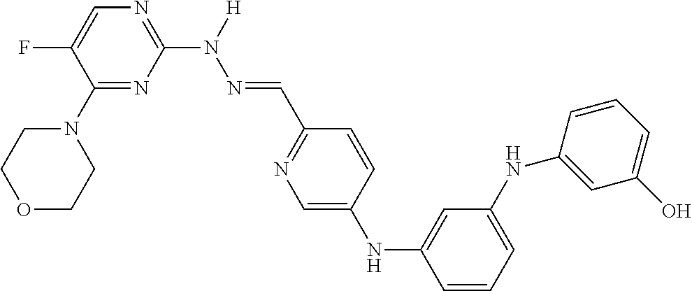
C1(N2CCOCC2)=NC(N(N=CC2=NC=C(NC3=CC(NC4=CC(O)=CC=C4)=CC=C3)C=C2)[H])=NC=C1F
